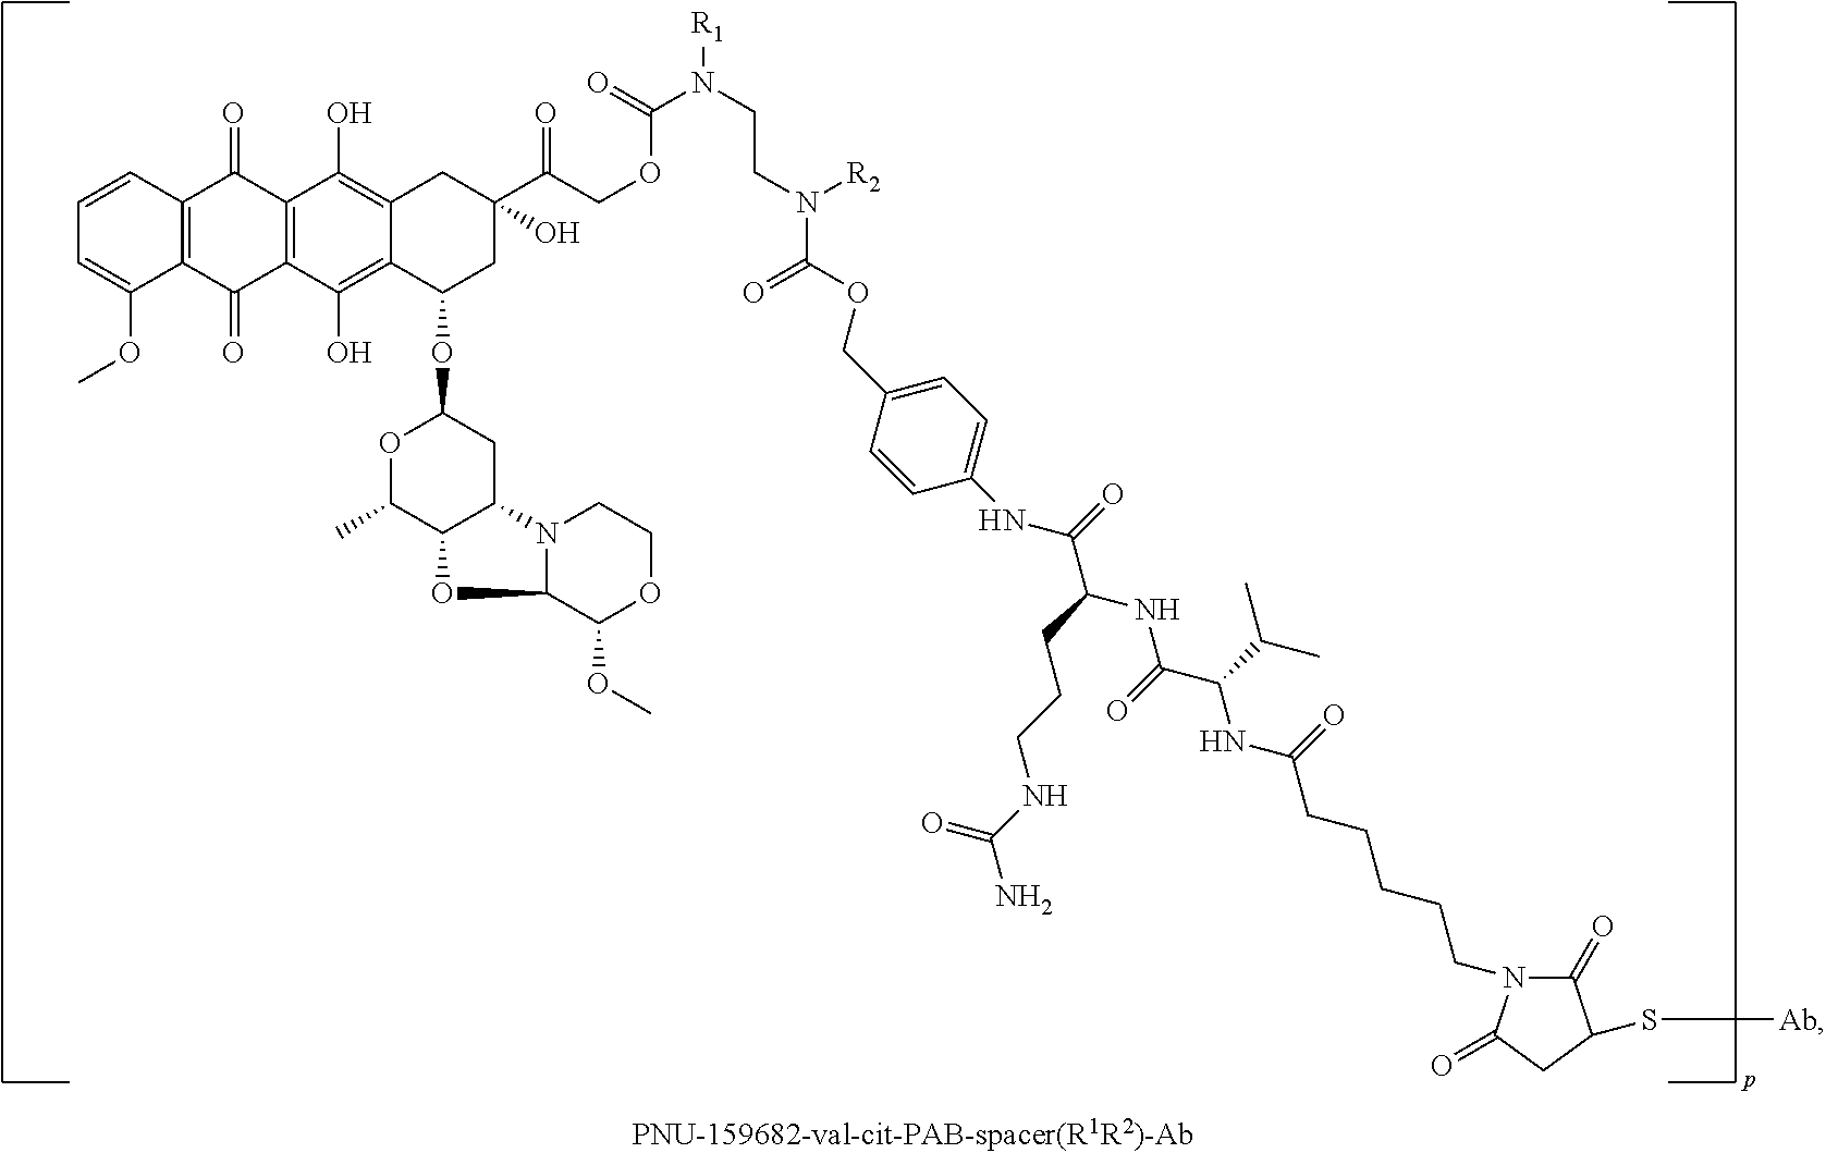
C12=C(C(=O)C3=C(C1=O)C(O)=C1C(=C3O)C(OC3OC(C)C4C(C3)N3C(O4)C(OC)OCC3)CC(C(=O)COC(N(CCN([R2])C(=O)OCC3=CC=C(NC(C(CCCNC(N)=O)NC(C(NC(CCCCCN4C(=O)C(S[Ab])CC4=O)=O)C(C)C)=O)=O)C=C3)[R1])=O)(O)C1)C(OC)=CC=C2
